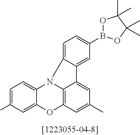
C1=C(C)C=C2C(=C1)N1C3=C(O2)C=C(C)C=C3C2=CC(B3OC(C)(C)C(C)(C)O3)=CC=C12
